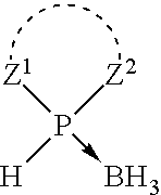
[Z1]P([Z2])([H])->B
